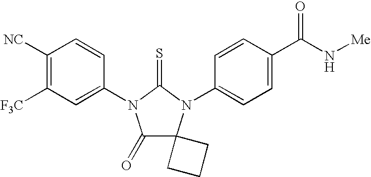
C1([NC])=C([F3C])C=C(N2C(=O)C3(N(C4=CC=C(C(N[Me])=O)C=C4)C2=S)CCC3)C=C1
